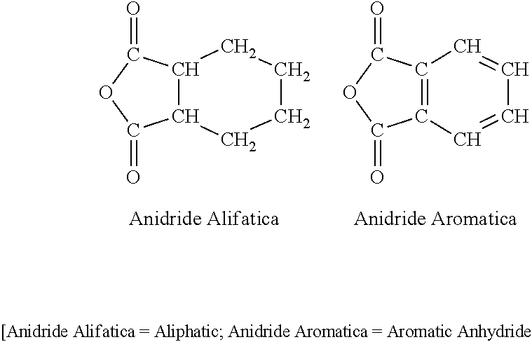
C12C(CCCC1)C(=O)OC2=O.C12=C(C=CC=C1)C(=O)OC2=O
